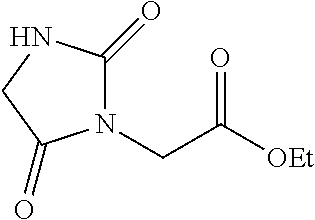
N1(CC([OEt])=O)C(=O)NCC1=O
